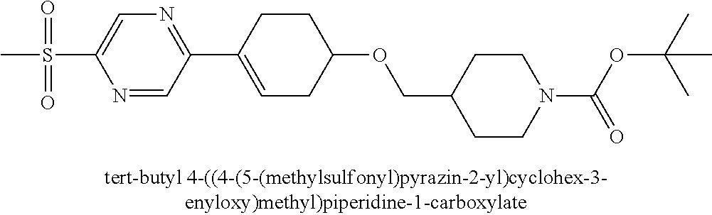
S(C1=CN=C(C2=CCC(OCC3CCN(C(OC(C)(C)C)=O)CC3)CC2)C=N1)(=O)(=O)C
